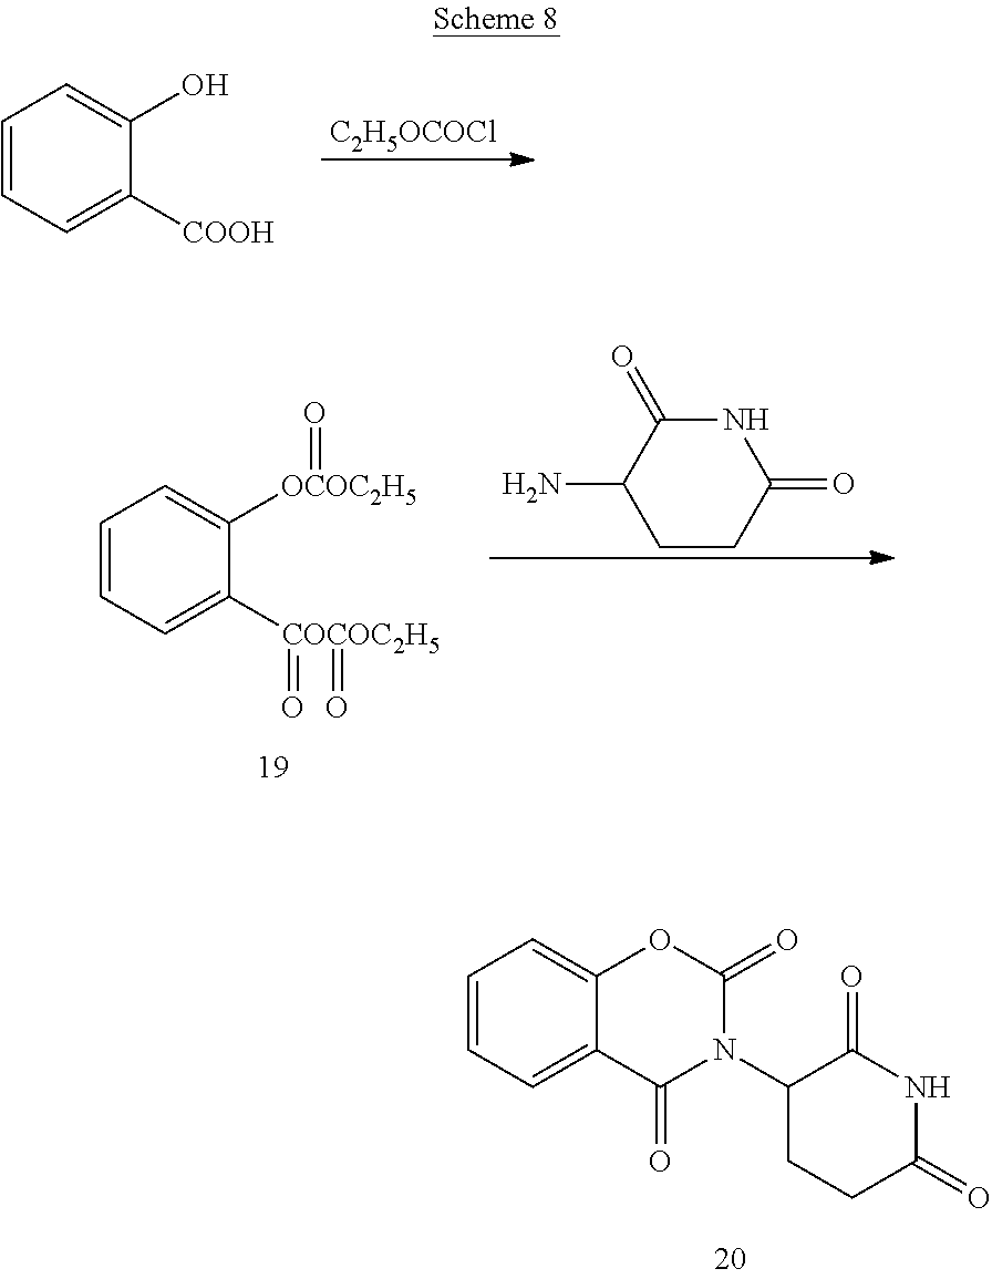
C1=CC=C2C(=C1)OC(=O)N(C1CCC(=O)NC1=O)C2=O.[C2H5OCOCl].C1=CC=C([COOH])C(O)=C1.C1=CC=C([COCOC2H5](=O)=O)C([OCOC2H5]=O)=C1.C1(N)CCC(=O)NC1=O
